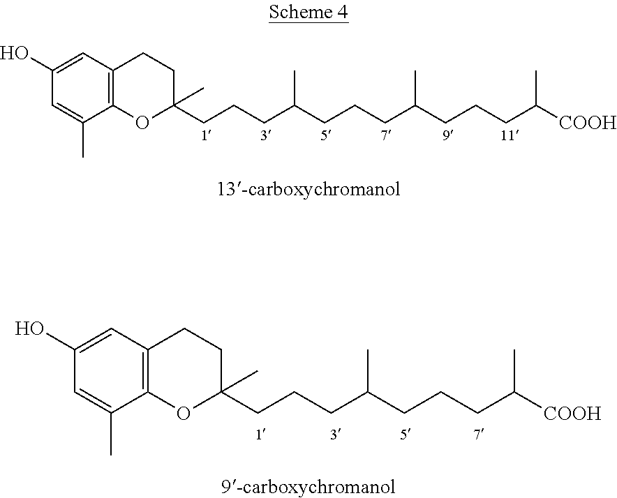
C1(O)=CC2=C(C(C)=C1)OC(CCCC(CCCC(CCCC([COOH])C)C)C)(C)CC2.C1(O)=CC2=C(C(C)=C1)OC(CCCC(CCCC([COOH])C)C)(C)CC2
